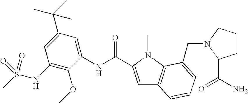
C1(NS(C)(=O)=O)=C(OC)C(NC(=O)C2=CC3=C(N2C)C(CN2CCCC2C(N)=O)=CC=C3)=CC(C(C)(C)C)=C1
